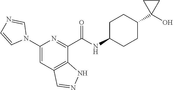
C1(N2C=NC=C2)=CC2=C(C(C(NC3CCC(C4(O)CC4)CC3)=O)=N1)NN=C2
